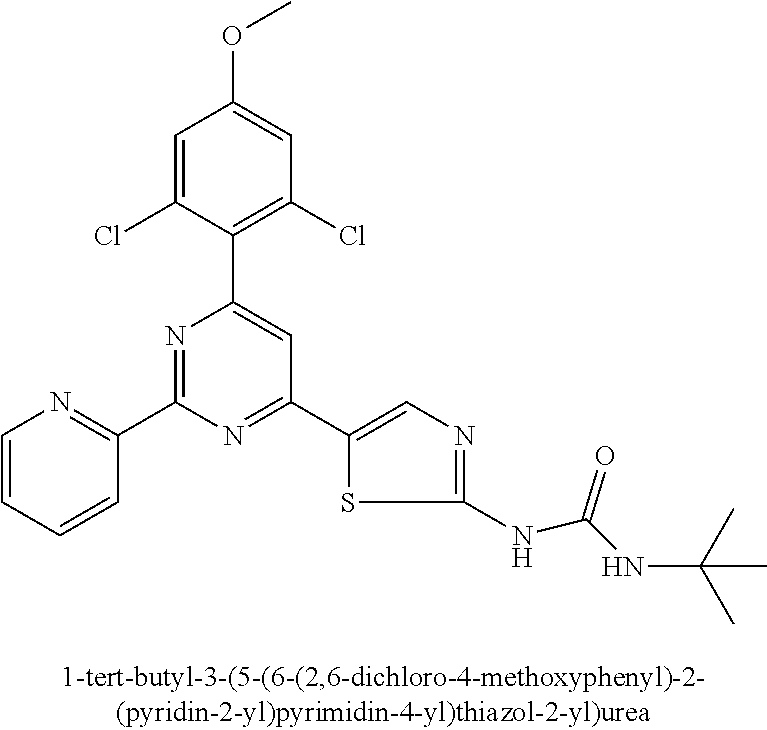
C1=C(Cl)C(C2=CC(C3=CN=C(NC(NC(C)(C)C)=O)S3)=NC(C3=NC=CC=C3)=N2)=C(Cl)C=C1OC
